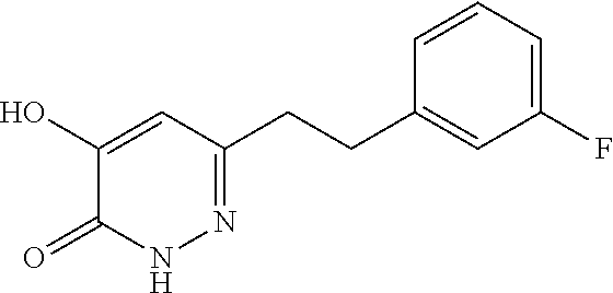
N1=C(CCC2=CC(F)=CC=C2)C=C(O)C(=O)N1
